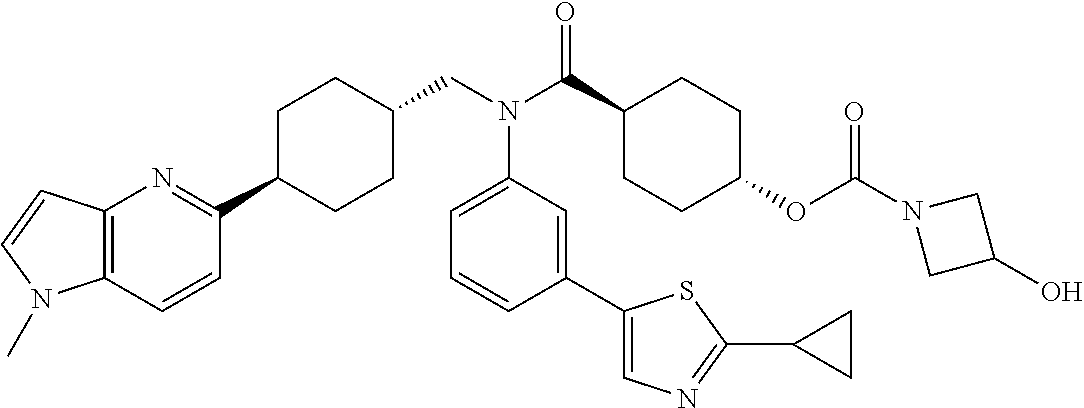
C12=C(C=CC(C3CCC(CN(C(C4CCC(OC(N5CC(O)C5)=O)CC4)=O)C4=CC=CC(C5=CN=C(C6CC6)S5)=C4)CC3)=N1)N(C)C=C2
